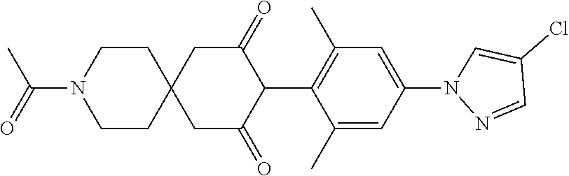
C1(C)=CC(N2N=CC(Cl)=C2)=CC(C)=C1C1C(=O)CC2(CC1=O)CCN(C(C)=O)CC2
